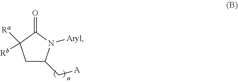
O=C1C([Ra])([Rb])CC(C[A])N1[Aryl]
